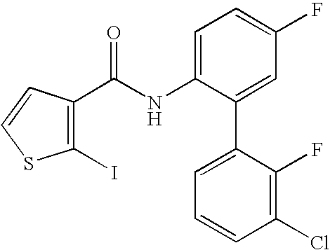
C1(I)=C(C(NC2=CC=C(F)C=C2C2=CC=CC(Cl)=C2F)=O)C=CS1
